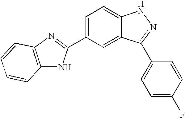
C1(C2=NC3=C(N2)C=CC=C3)=CC=C2C(=C1)C(C1=CC=C(F)C=C1)=NN2
